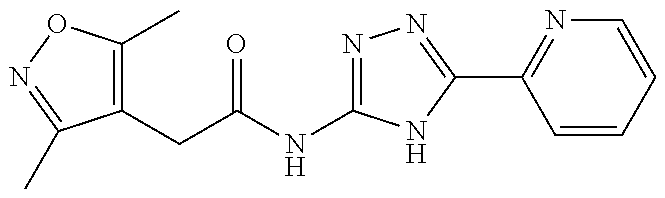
N1=C(NC(=O)CC2=C(C)ON=C2C)NC(C2=NC=CC=C2)=N1
